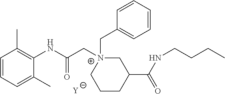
[Y].C1=CC=C(C)C(NC(C[N+]2(CC3=CC=CC=C3)CC(C(NCCCC)=O)CCC2)=O)=C1C
